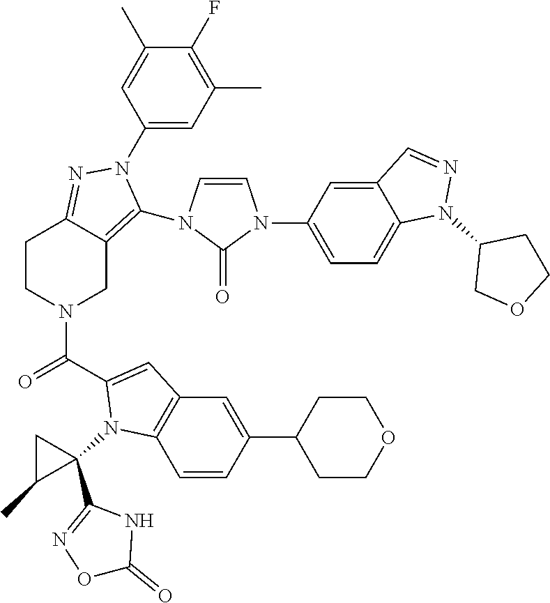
C1(F)=C(C)C=C(N2C(N3C=CN(C4=CC=C5C(=C4)C=NN5C4COCC4)C3=O)=C3CN(C(=O)C4=CC5=C(C=CC(C6CCOCC6)=C5)N4C4(C5=NOC(=O)N5)CC4C)CCC3=N2)C=C1C
